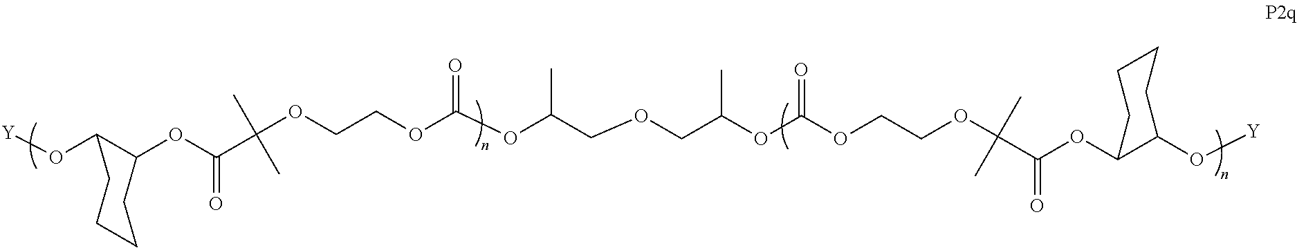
[Y]OC1C(OC(=O)C(OCCOC(OC(COCC(OC(OCCOC(C)(C)C(OC2C(O[Y])CCCC2)=O)=O)C)C)=O)(C)C)CCCC1
